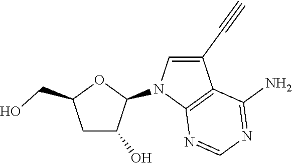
C1C(O)C(N2C3=C(C(C#C)=C2)C(N)=NC=N3)OC1CO
